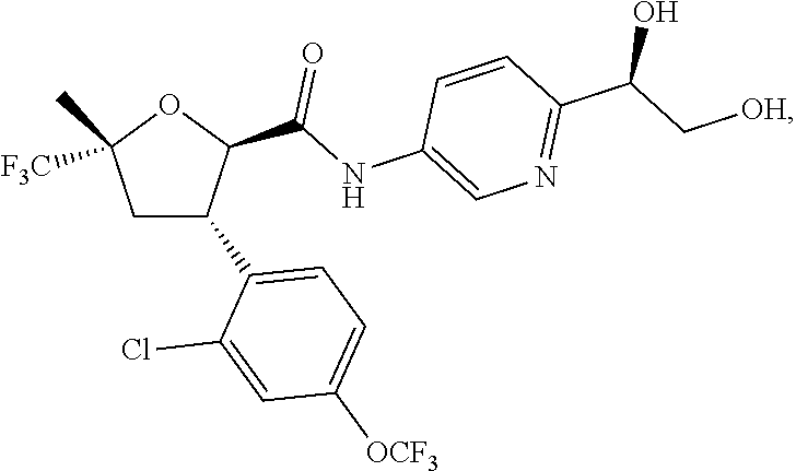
C1C(C2=CC=C([OCF3])C=C2Cl)C(C(NC2=CN=C(C(C[OH])O)C=C2)=O)OC1(C)[F3C]
